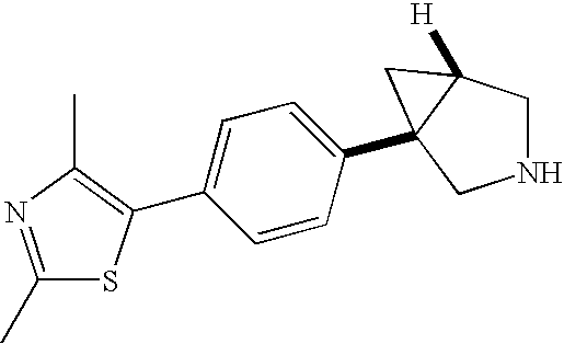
N1CC2([H])C(C3=CC=C(C4=C(C)N=C(C)S4)C=C3)(C1)C2
